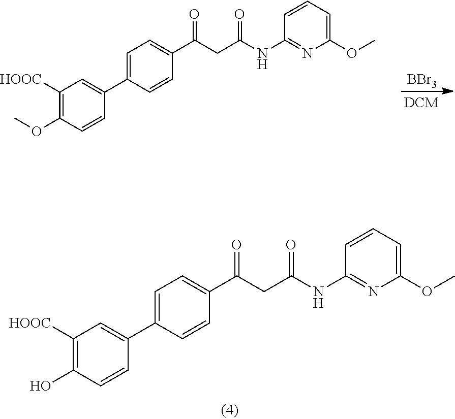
C1([HOOC])=C(OC)C=CC(C2=CC=C(C(CC(NC3=NC(OC)=CC=C3)=O)=O)C=C2)=C1.[BBr3].C1([HOOC])=C(O)C=CC(C2=CC=C(C(CC(NC3=NC(OC)=CC=C3)=O)=O)C=C2)=C1
